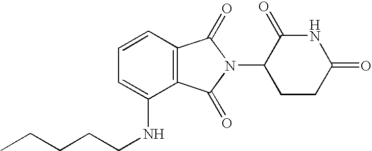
C1=C(NCCCCC)C2=C(C=C1)C(=O)N(C1CCC(=O)NC1=O)C2=O
